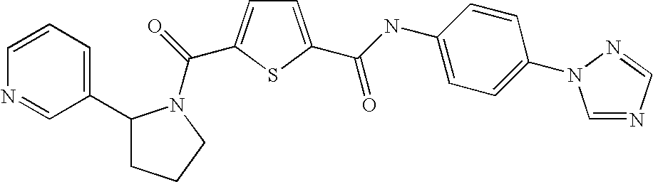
C1=C(C(NC2=CC=C(N3C=NC=N3)C=C2)=O)SC(C(=O)N2C(C3=CC=CN=C3)CCC2)=C1
